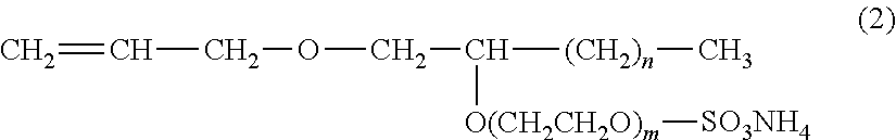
C=CCOCC([(CH2)n]C)[O(CH2CH2O)m][SO3NH4]
